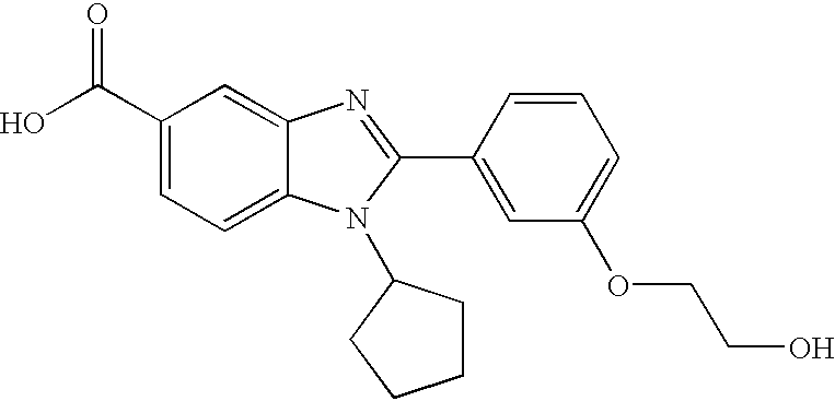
C1(C(O)=O)=CC=C2C(=C1)N=C(C1=CC(OCCO)=CC=C1)N2C1CCCC1
